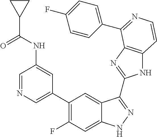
C1=C(C2=C(F)C=C3C(=C2)C(C2=NC4=C(N2)C=CN=C4C2=CC=C(F)C=C2)=NN3)C=C(NC(C2CC2)=O)C=N1
